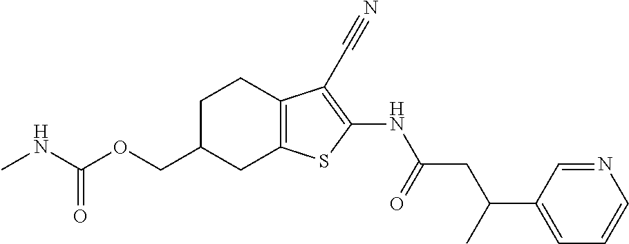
C(OCC1CC2=C(CC1)C(C#N)=C(NC(CC(C1=CC=CN=C1)C)=O)S2)(NC)=O
